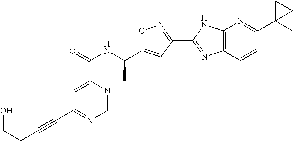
C1=NC(C(=O)NC(C2=CC(C3=NC4=C(N3)N=C(C3(C)CC3)C=C4)=NO2)C)=CC(C#CCCO)=N1
